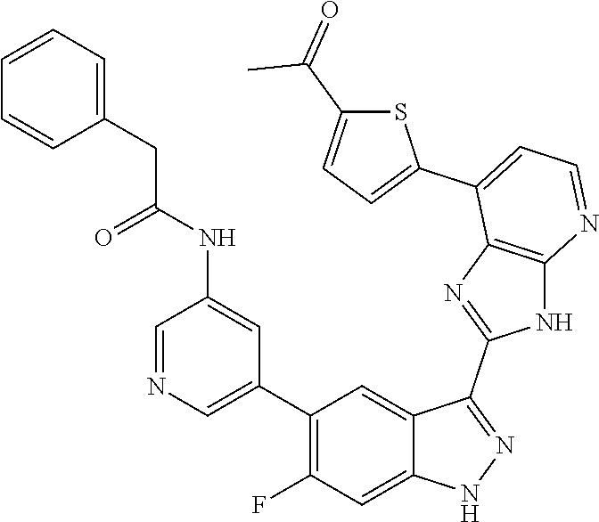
C1=NC=C(C2=C(F)C=C3C(=C2)C(C2=NC4=C(N2)N=CC=C4C2=CC=C(C(=O)C)S2)=NN3)C=C1NC(CC1=CC=CC=C1)=O
